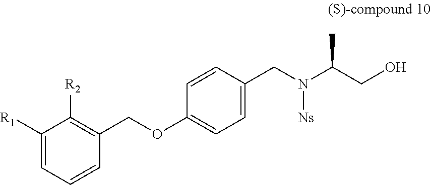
C1([R1])=CC=CC(COC2=CC=C(CN(C(CO)C)[Ns])C=C2)=C1[R2]
